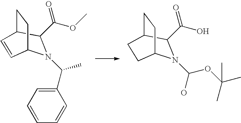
N1(C(O)OC(C)(C)C)C(C(O)=O)C2CCC1CC2.N1(C(C)C2=CC=CC=C2)C2CCC(C=C2)C1C(OC)=O
